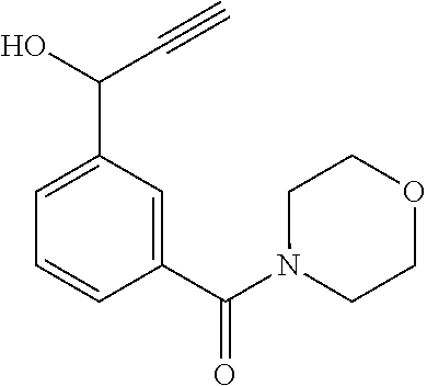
C1=C(C(C#C)O)C=C(C(=O)N2CCOCC2)C=C1
